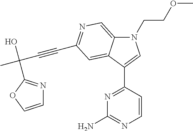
N1(CCOC)C2=CN=C(C#CC(O)(C)C3=NC=CO3)C=C2C(C2=NC(N)=NC=C2)=C1
